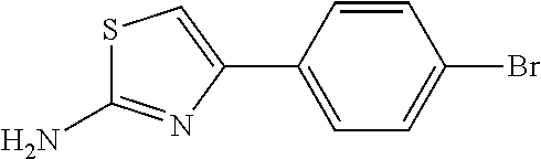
C1=C(C2=CSC(N)=N2)C=CC(Br)=C1
